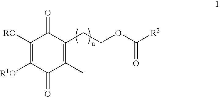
C1([RO])=C([R1O])C(=O)C(C)=C(CCOC([R2])=O)C1=O
